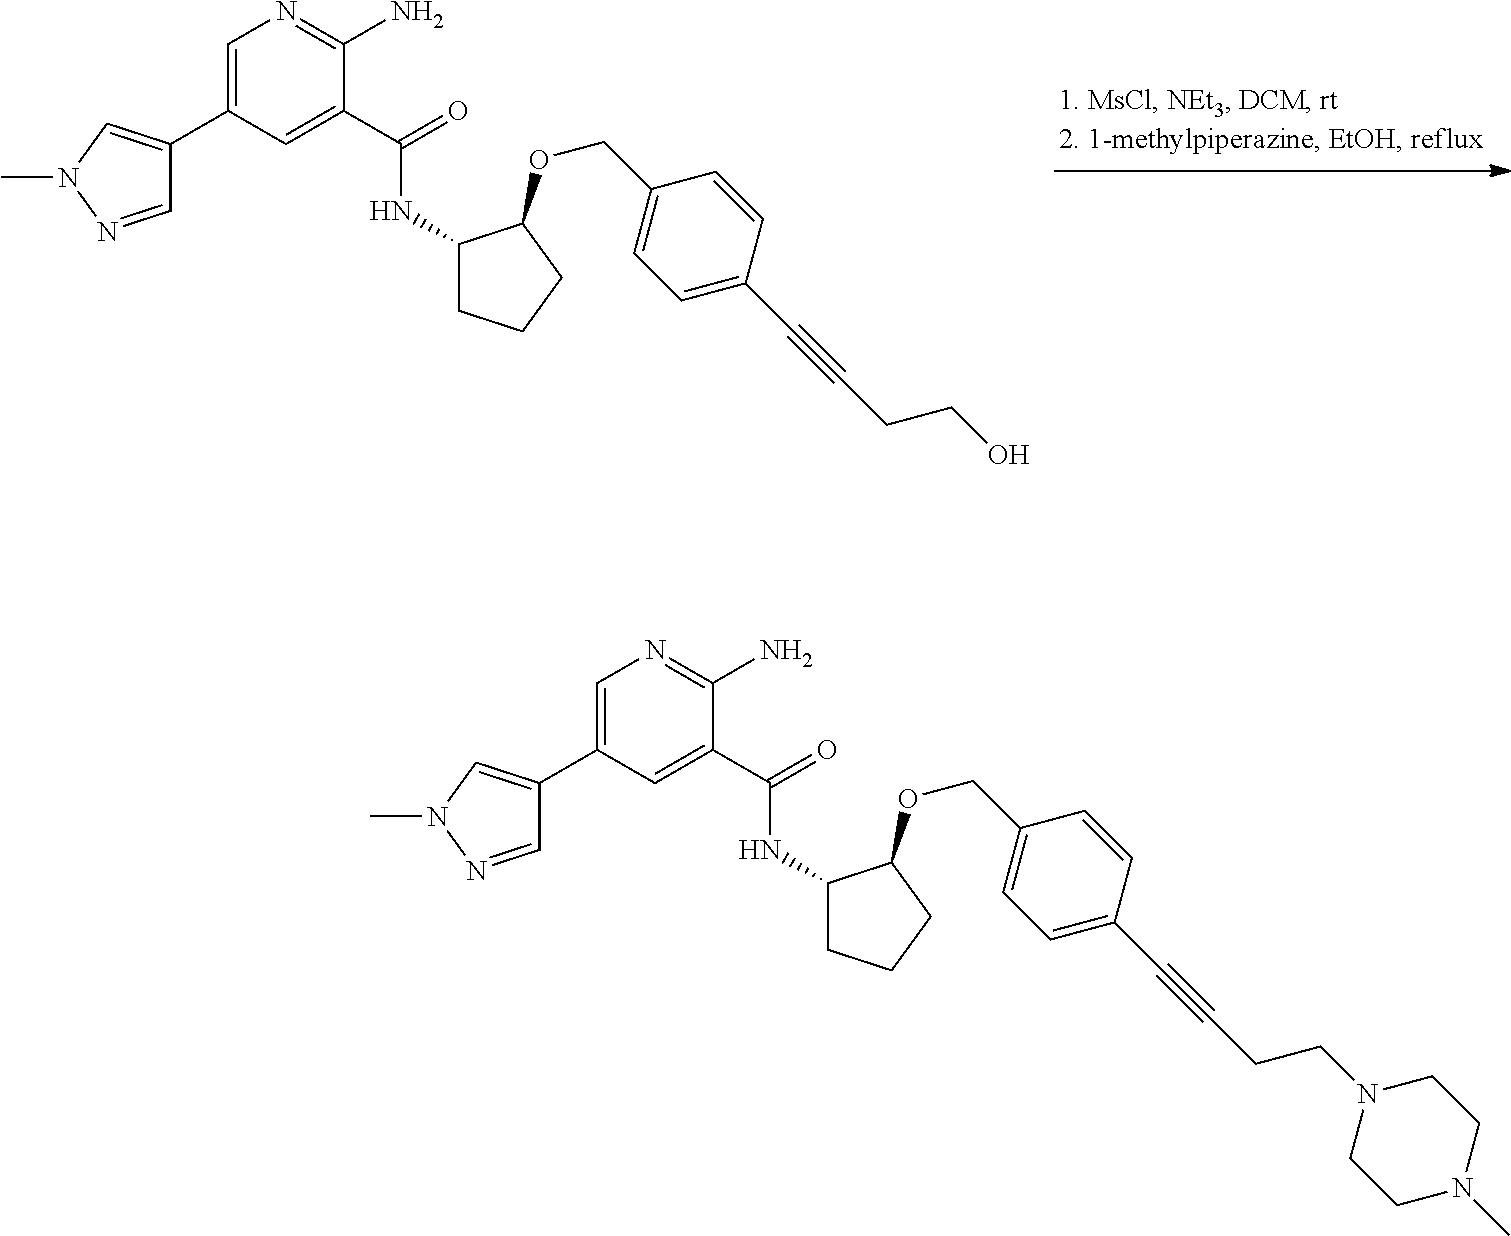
C1=NN(C)C=C1C1=CN=C(N)C(C(NC2CCCC2OCC2=CC=C(C#CCCO)C=C2)=O)=C1.C1=NN(C)C=C1C1=CN=C(N)C(C(NC2CCCC2OCC2=CC=C(C#CCCN3CCN(C)CC3)C=C2)=O)=C1
